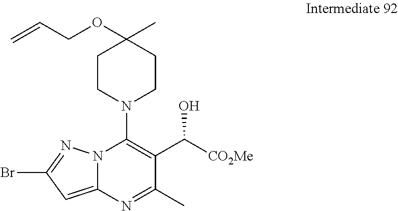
C1CN(C2=C(C([CO2Me])O)C(C)=NC3=CC(Br)=NN23)CCC1(OCC=C)C
